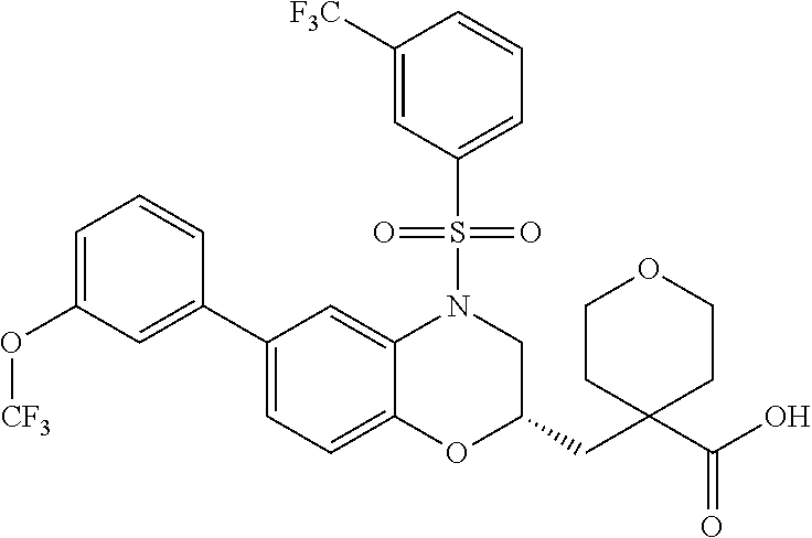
C1(C2=CC=C3C(=C2)N(S(C2=CC=CC([F3C])=C2)(=O)=O)CC(CC2(C(O)=O)CCOCC2)O3)=CC(O[CF3])=CC=C1
